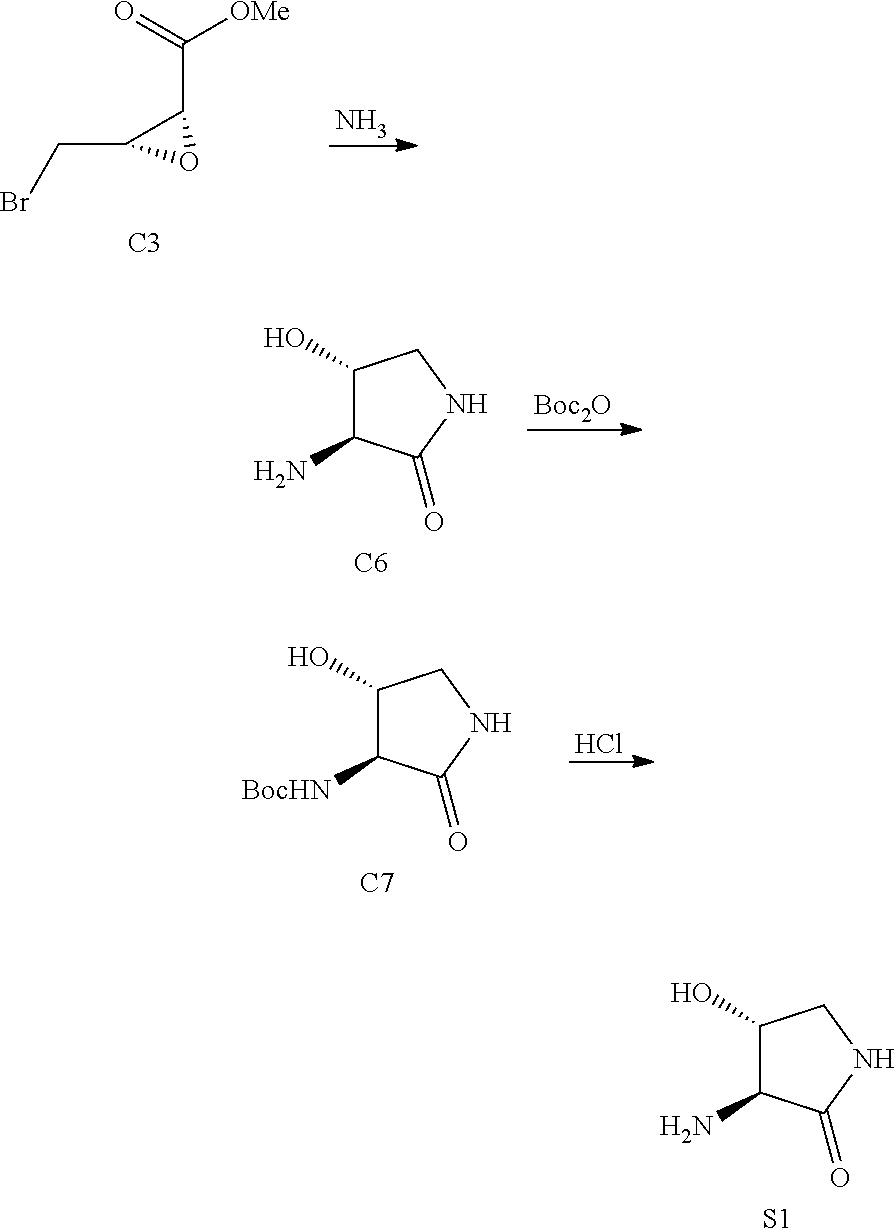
C1(O)C(N)C(=O)NC1.[S1].N.BrCC1C(C([OMe])=O)O1.[C3].[Boc2O].C1(O)C(N)C(=O)NC1.[C6].C1(O)C([BocHN])C(=O)NC1.[C7].Cl
